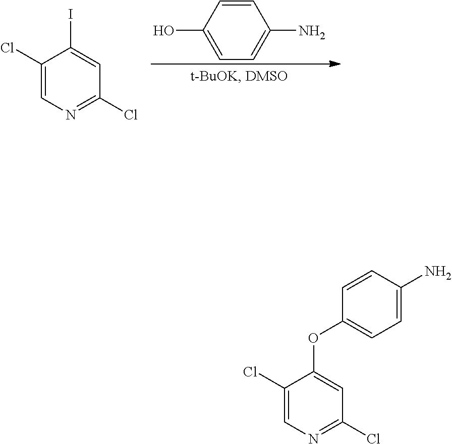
C1(Cl)=CN=C(Cl)C=C1I.C1=C(N)C=CC(O)=C1.C1(Cl)=CN=C(Cl)C=C1OC1=CC=C(N)C=C1
